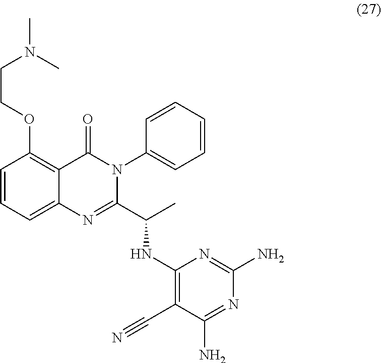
C1=CC(OCCN(C)C)=C2C(=C1)N=C(C(C)NC1=C(C#N)C(N)=NC(N)=N1)N(C1=CC=CC=C1)C2=O
